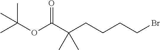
O(C(C(CCCCBr)(C)C)=O)C(C)(C)C
